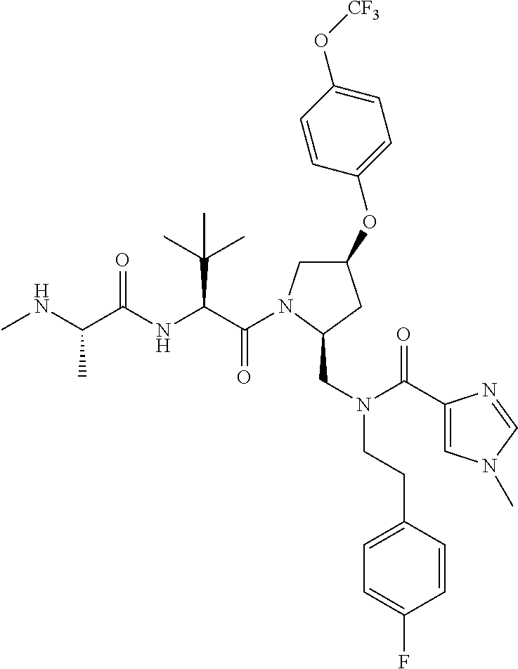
C(=O)(C(C(C)(C)C)NC(=O)C(C)NC)N1CC(OC2=CC=C(O[CF3])C=C2)CC1CN(CCC1=CC=C(F)C=C1)C(=O)C1=CN(C)C=N1
